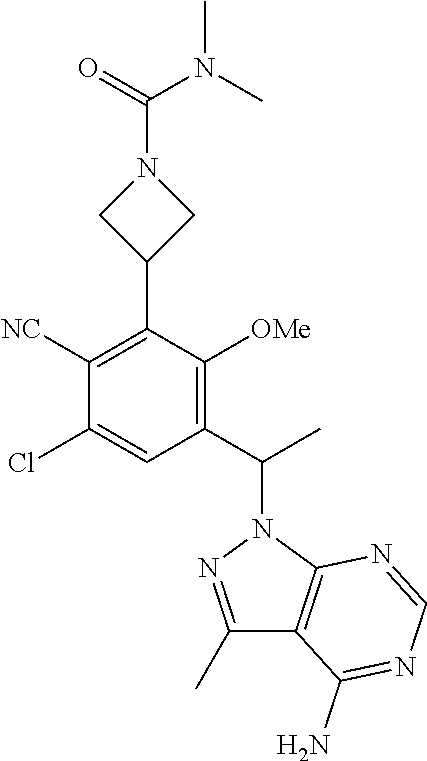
C1(C(C)N2N=C(C)C3=C2N=CN=C3N)=C([OMe])C(C2CN(C(=O)N(C)C)C2)=C([NC])C(Cl)=C1
